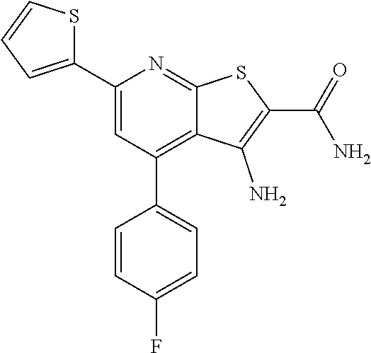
C1(C2=CC(C3=CC=C(F)C=C3)=C3C(=N2)SC(C(=O)N)=C3N)=CC=CS1
